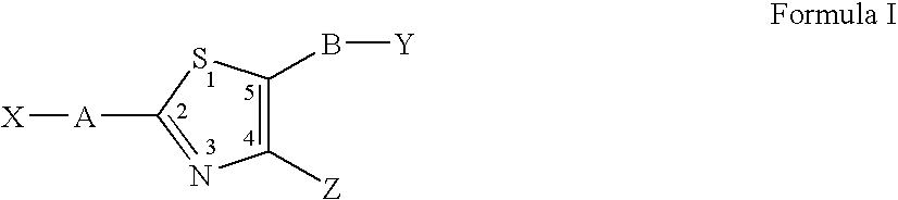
C1([Z])=C(B[Y])SC([A][X])=N1
